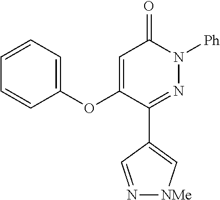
C1(C2=NN([Ph])C(=O)C=C2OC2=CC=CC=C2)=C[NMe]N=C1
